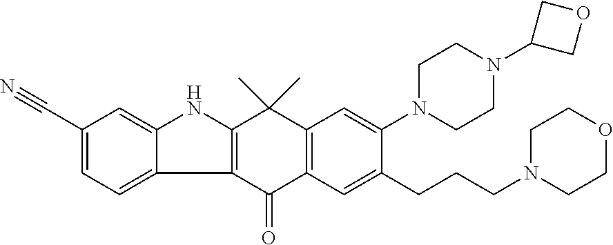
C12=C(C(=O)C3=C(C1(C)C)C=C(N1CCN(C4COC4)CC1)C(CCCN1CCOCC1)=C3)C1=CC=C(C#N)C=C1N2
